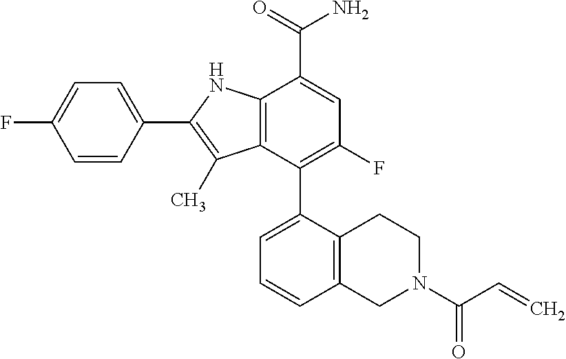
C12=C(NC(C3=CC=C(F)C=C3)=C1C)C(C(=O)N)=CC(F)=C2C1=CC=CC2=C1CCN(C(C=C)=O)C2
